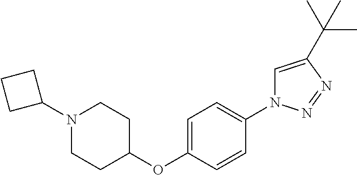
N1(C2CCC2)CCC(OC2=CC=C(N3C=C(C(C)(C)C)N=N3)C=C2)CC1
